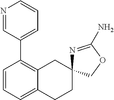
C1=CC=C2C(=C1C1=CC=CN=C1)CC1(CC2)N=C(N)OC1
